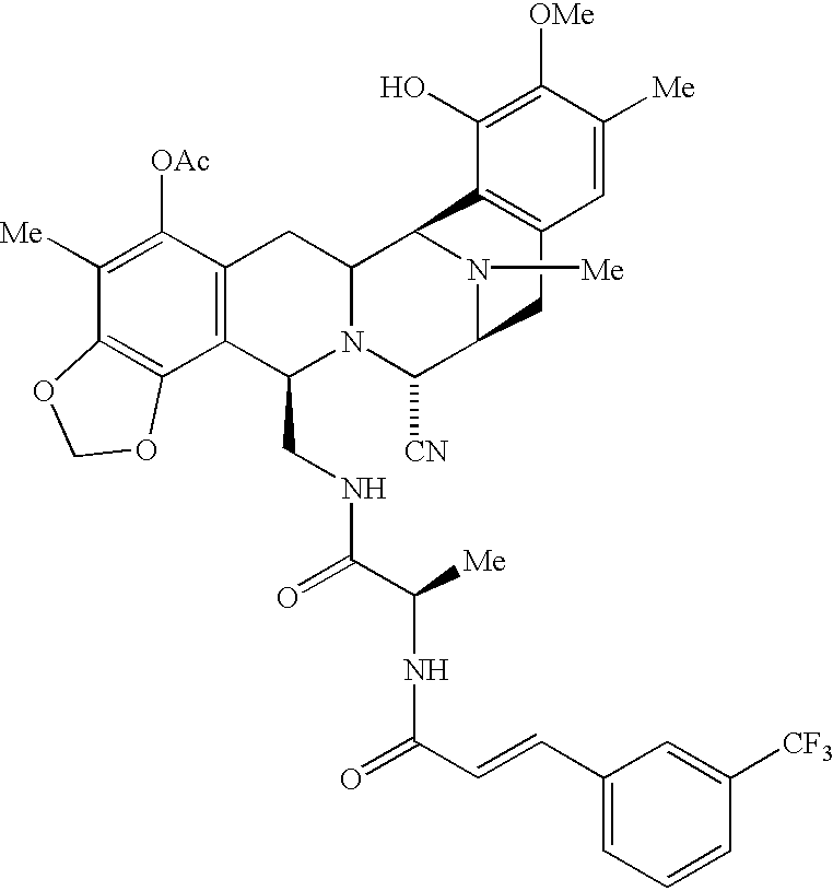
C1([Me])=C([OAc])C2=C(C3=C1OCO3)C(CNC(=O)C([Me])NC(=O)C=CC1=CC=CC([CF3])=C1)N1C(C2)C2N([Me])C(C1[CN])CC1=C2C(O)=C([OMe])C([Me])=C1
